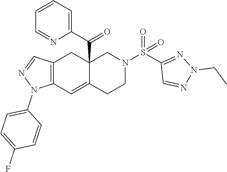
C12=C(C=C3C(C(C4=CC=CC=N4)=O)(C1)CN(S(C1=NN(CC)N=C1)(=O)=O)CC3)N(C1=CC=C(F)C=C1)N=C2
